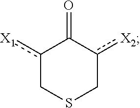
c1([X1])CSCc([X2])C1=O
